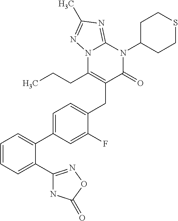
C1=CC=C(C2=NOC(=O)N2)C(C2=CC=C(CC3=C(CCC)N4C(=NC(C)=N4)N(C4CCSCC4)C3=O)C(F)=C2)=C1
